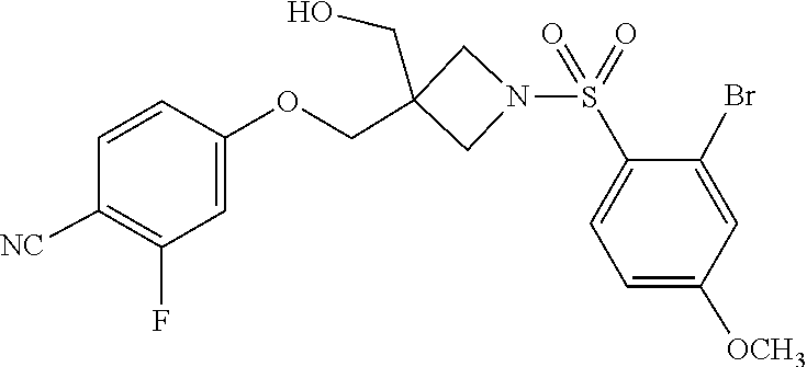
C1([NC])=C(F)C=C(OCC2(CO)CN(S(=O)(=O)C3=CC=C([OCH3])C=C3Br)C2)C=C1
